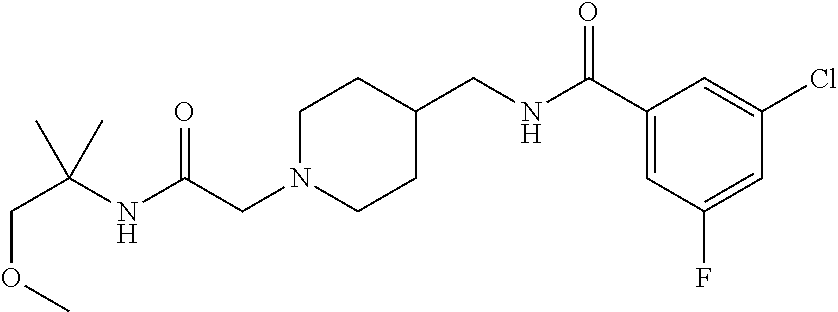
C(CN1CCC(CNC(C2=CC(F)=CC(Cl)=C2)=O)CC1)(NC(COC)(C)C)=O
